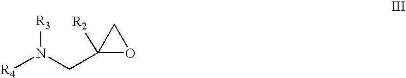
N(CC1([R2])OC1)([R3])[R4]
